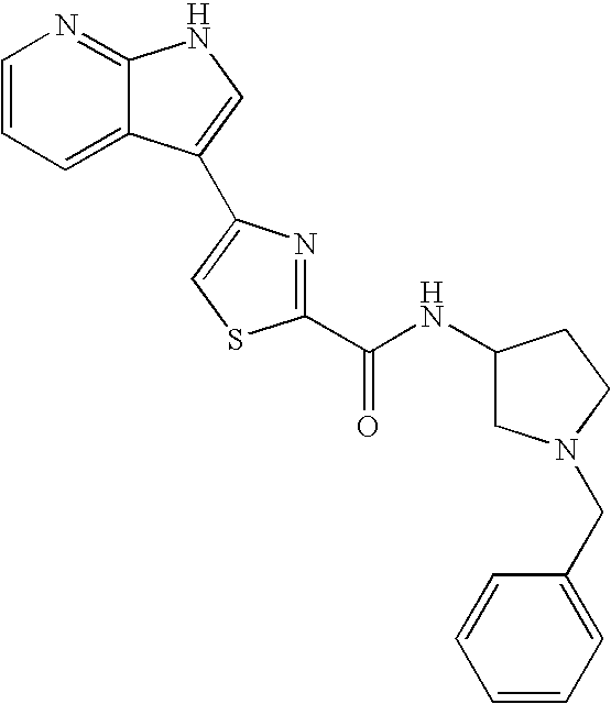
C1=CN=C2C(=C1)C(C1=CSC(C(NC3CN(CC4=CC=CC=C4)CC3)=O)=N1)=CN2
